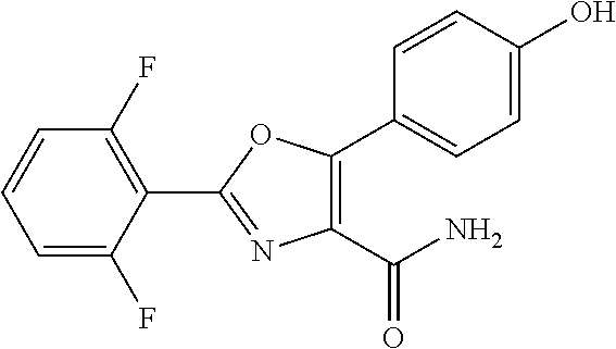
C1(C2=NC(C(=O)N)=C(C3=CC=C(O)C=C3)O2)=C(F)C=CC=C1F
